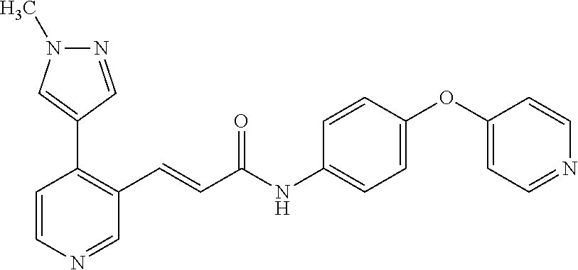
N1=CC(C2=C(C=CC(NC3=CC=C(OC4=CC=NC=C4)C=C3)=O)C=NC=C2)=CN1C
